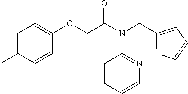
C1=C(C)C=CC(OCC(N(CC2=CC=CO2)C2=NC=CC=C2)=O)=C1
